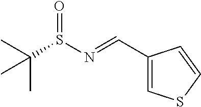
C1(C=NS(C(C)(C)C)=O)=CSC=C1
